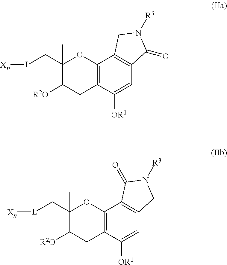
C1(C)(C[L][Xn])C([R2O])CC2=C(O1)C1=C(C=C2[OR1])C(=O)N([R3])C1.C1(C)(C[L][Xn])C([R2O])CC2=C(O1)C1=C(C=C2[OR1])CN([R3])C1=O
